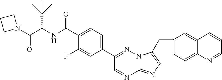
C1(C(NC(C(C)(C)C)C(=O)N2CCC2)=O)=CC=C(C2=NN3C(=NC=C3CC3=CC=C4C(=C3)C=CC=N4)N=C2)C=C1F
